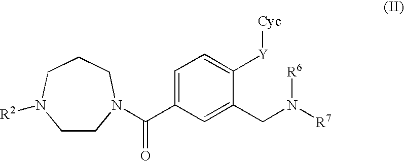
C(=O)(N1CCN([R2])CCC1)C1=CC=C([Y][Cyc])C(CN([R7])[R6])=C1
